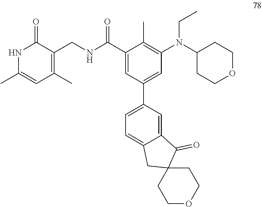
C1(C(NCC2=C(C)C=C(C)NC2=O)=O)=CC(C2=CC=C3C(=C2)C(=O)C2(C3)CCOCC2)=CC(N(CC)C2CCOCC2)=C1C
